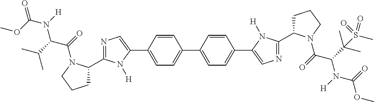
C1=C(C2=CN=C(C3CCCN3C(=O)C(C(C)C)N(C(=O)OC)[H])N2[H])C=CC(C2=CC=C(C3=CN=C(C4CCCN4C(=O)C(C(C)(C)S(C)(=O)=O)N(C(=O)OC)[H])N3[H])C=C2)=C1
